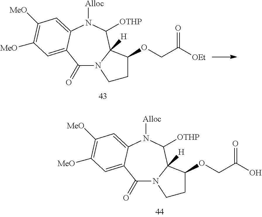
C1(=O)N2C([H])(C([OTHP])N([Alloc])C3=CC([MeO])=C([MeO])C=C13)C(OCC([OEt])=O)CC2.C1(=O)N2C([H])(C([OTHP])N([Alloc])C3=CC([MeO])=C([MeO])C=C13)C(OCC(O)=O)CC2
